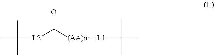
CC([L2]C([(AA)w][L1]C(C)(C)C)=O)(C)C
